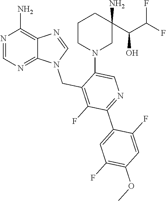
N1=CN=C2C(=C1N)N=CN2CC1=C(F)C(C2=CC(F)=C(OC)C=C2F)=NC=C1N1CCCC(C(O)C(F)F)(N)C1
